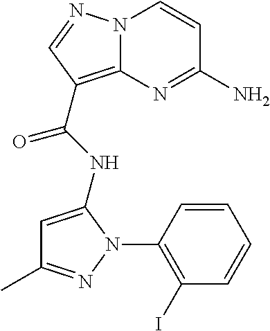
NC1=NC2=C(C(=O)NC3=CC(C)=NN3C3=C(I)C=CC=C3)C=NN2C=C1
